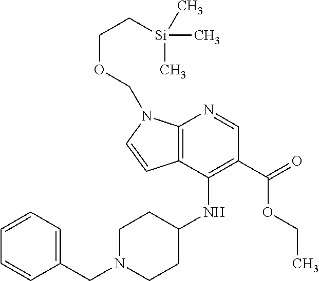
C1N(CC2=CC=CC=C2)CCC(NC2=C(C(=O)OCC)C=NC3=C2C=CN3COCC[Si](C)(C)C)C1
